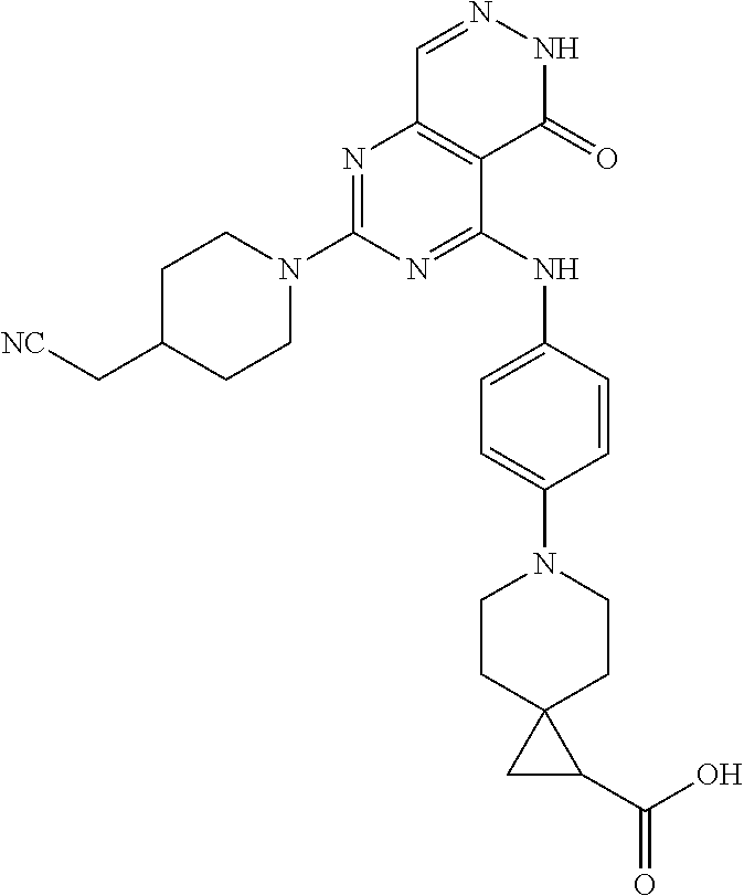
N1=C(N2CCC(C[NC])CC2)N=C(NC2=CC=C(N3CCC4(CC3)CC4C(O)=O)C=C2)C2=C1C=NNC2=O
